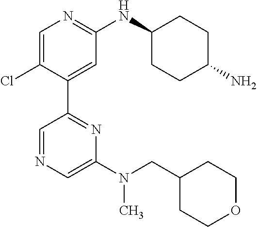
C1=C(Cl)C(C2=NC(N(CC3CCOCC3)C)=CN=C2)=CC(NC2CCC(N)CC2)=N1
